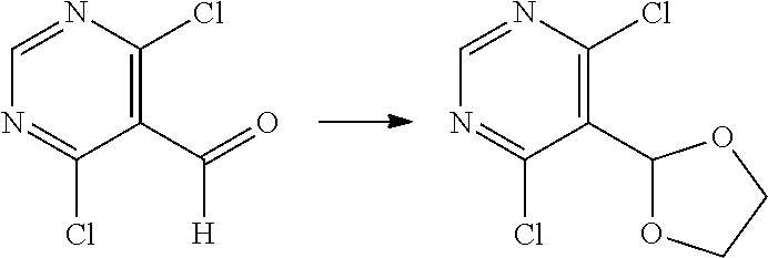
C1(Cl)=C(C(=O)[H])C(Cl)=NC=N1.C1(Cl)=C(C2OCCO2)C(Cl)=NC=N1
